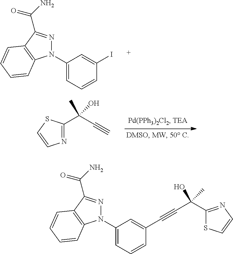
C12=C(C(C(N)=O)=NN1C1=CC=CC(I)=C1)C=CC=C2.N1=C(C(C#C)(C)O)SC=C1.C12=C(C(C(N)=O)=NN1C1=CC=CC(C#CC(C3=NC=CS3)(C)O)=C1)C=CC=C2
